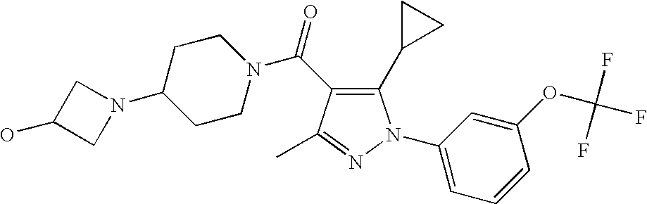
C(=O)(N1CCC(N2CC(O)C2)CC1)C1=C(C2CC2)N(C2=CC=CC(OC(F)(F)F)=C2)N=C1C
